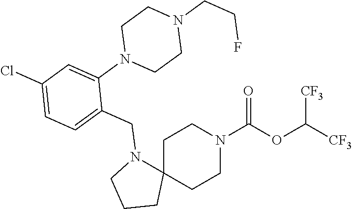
C1C2(CCN(C(OC([CF3])[CF3])=O)C1)N(CC1=CC=C(Cl)C=C1N1CCN(CCF)CC1)CCC2
